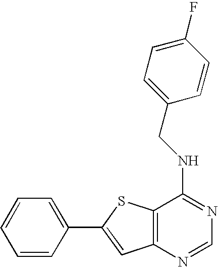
C1=C(C2=CC3=C(S2)C(NCC2=CC=C(F)C=C2)=NC=N3)C=CC=C1
